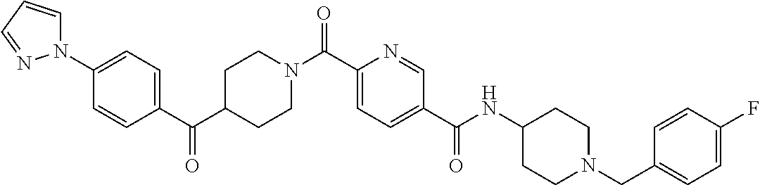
C1CN(C(C2=CC=C(C(=O)NC3CCN(CC4=CC=C(F)C=C4)CC3)C=N2)=O)CCC1C(C1=CC=C(N2C=CC=N2)C=C1)=O
